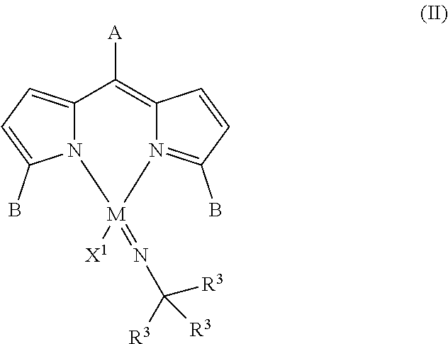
N12C(=CC=C1B)C([A])=C1N(=C(B)C=C1)[M]2(=NC([R3])([R3])[R3])[X1]
